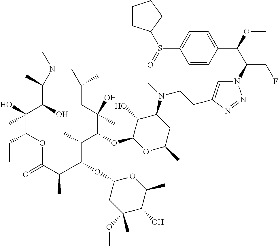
N1=NN(C(C(C2=CC=C(S(=O)C3CCCC3)C=C2)OC)CF)C=C1CCN(C1C(O)C(OC2C(C)C(OC3CC(OC)(C)C(O)C(C)O3)C(C)C(=O)OC(CC)C(O)(C)C(O)C(C)N(C)CC(C)CC2(O)C)OC(C)C1)C
